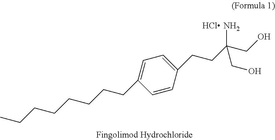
C1=C(CCCCCCCC)C=CC(CCC(CO)(N)CO)=C1
